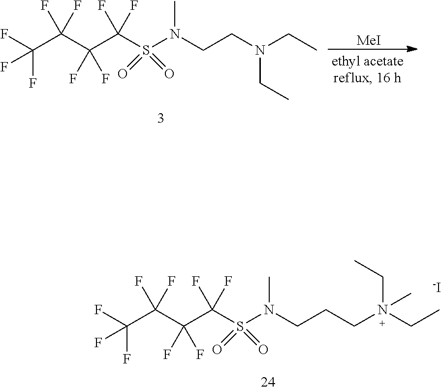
[MeI].C(C(C(C(S(N(CCN(CC)CC)C)(=O)=O)(F)F)(F)F)(F)F)(F)(F)F.C(C(C(C(S(N(CCCN(CC)(CC)C)C)(=O)=O)(F)F)(F)F)(F)F)(F)(F)F.[-I]
